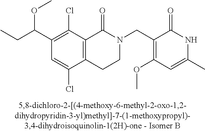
C12=C(C(Cl)=C(C(CC)OC)C=C1Cl)C(=O)N(CC1=C(OC)C=C(C)NC1=O)CC2
